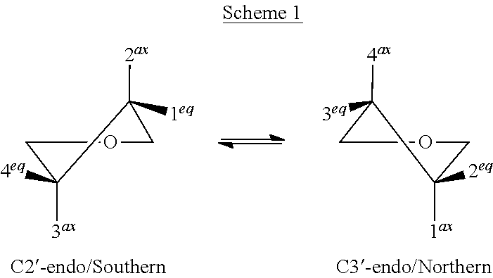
C1OCC([1eq])([2ax])C1([4eq])[3ax].C1OCC([3eq])([4ax])C1([2eq])[1ax]
